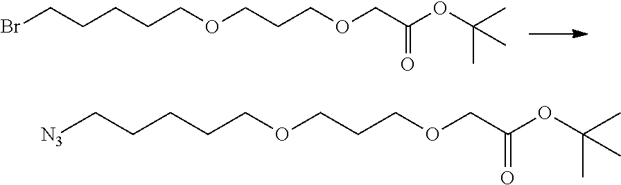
BrCCCCCOCCCOCC(OC(C)(C)C)=O.[N3]CCCCCOCCCOCC(OC(C)(C)C)=O
